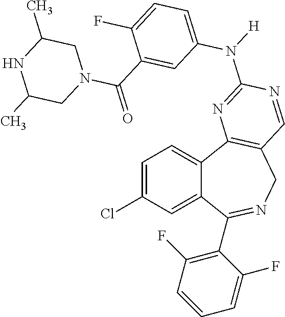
C1=C(Cl)C=C2C(=C1)C1=C(CN=C2C2=C(F)C=CC=C2F)C=NC(N([H])C2=CC=C(F)C(C(=O)N3CC(C)NC(C)C3)=C2)=N1
